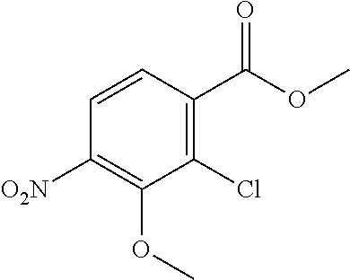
C1(Cl)=C(C(OC)=O)C=CC([O2N])=C1OC
